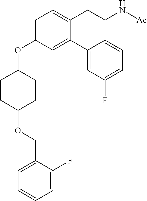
C1=C(OC2CCC(OCC3=CC=CC=C3F)CC2)C=C(C2=CC(F)=CC=C2)C(CCN[Ac])=C1
